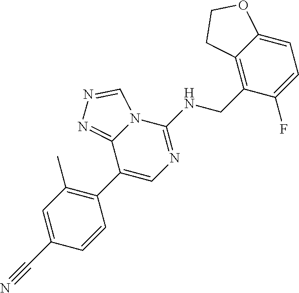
C1(C2=C(C)C=C(C#N)C=C2)=CN=C(NCC2=C3C(=CC=C2F)OCC3)N2C1=NN=C2
